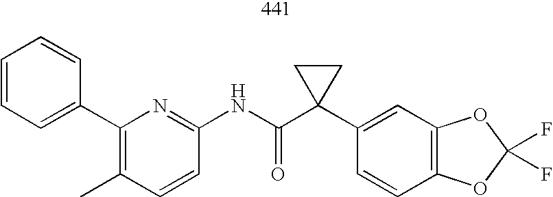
C1=CC=C(C2=C(C)C=CC(NC(C3(C4=CC5=C(C=C4)OC(F)(F)O5)CC3)=O)=N2)C=C1
